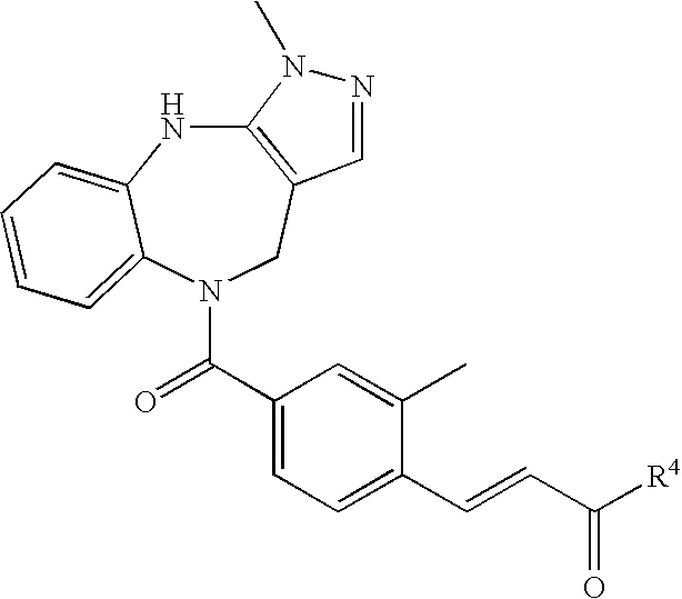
C12=C(CN(C(C3=CC=C(C=CC([R4])=O)C(C)=C3)=O)C3=CC=CC=C3N1)C=NN2C
